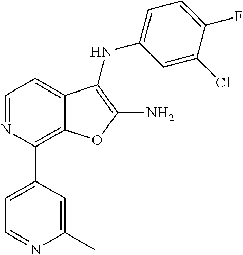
C12=C(C3=CC=NC(C)=C3)N=CC=C1C(NC1=CC=C(F)C(Cl)=C1)=C(N)O2
